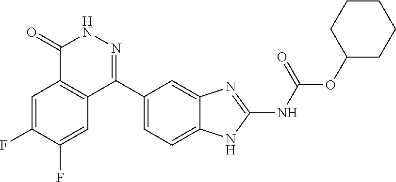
O(C(=O)NC1=NC2=CC(C3=NNC(=O)C4=C3C=C(F)C(F)=C4)=CC=C2N1)C1CCCCC1
